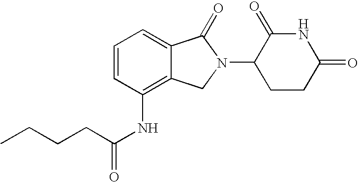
C1=C2C(=C(NC(=O)CCCC)C=C1)CN(C1CCC(=O)NC1=O)C2=O
